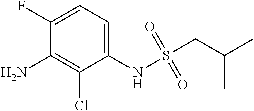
C1(F)=CC=C(NS(CC(C)C)(=O)=O)C(Cl)=C1N
